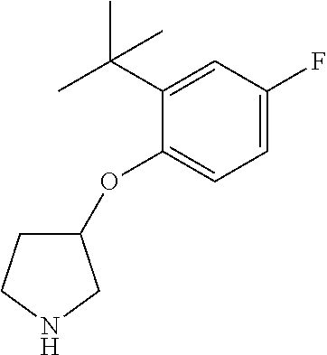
C1(OC2=CC=C(F)C=C2C(C)(C)C)CCNC1
